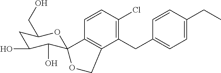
C1(CC2=CC=C(CC)C=C2)=C(Cl)C=CC2=C1COC21C(O)C(O)CC(CO)O1
